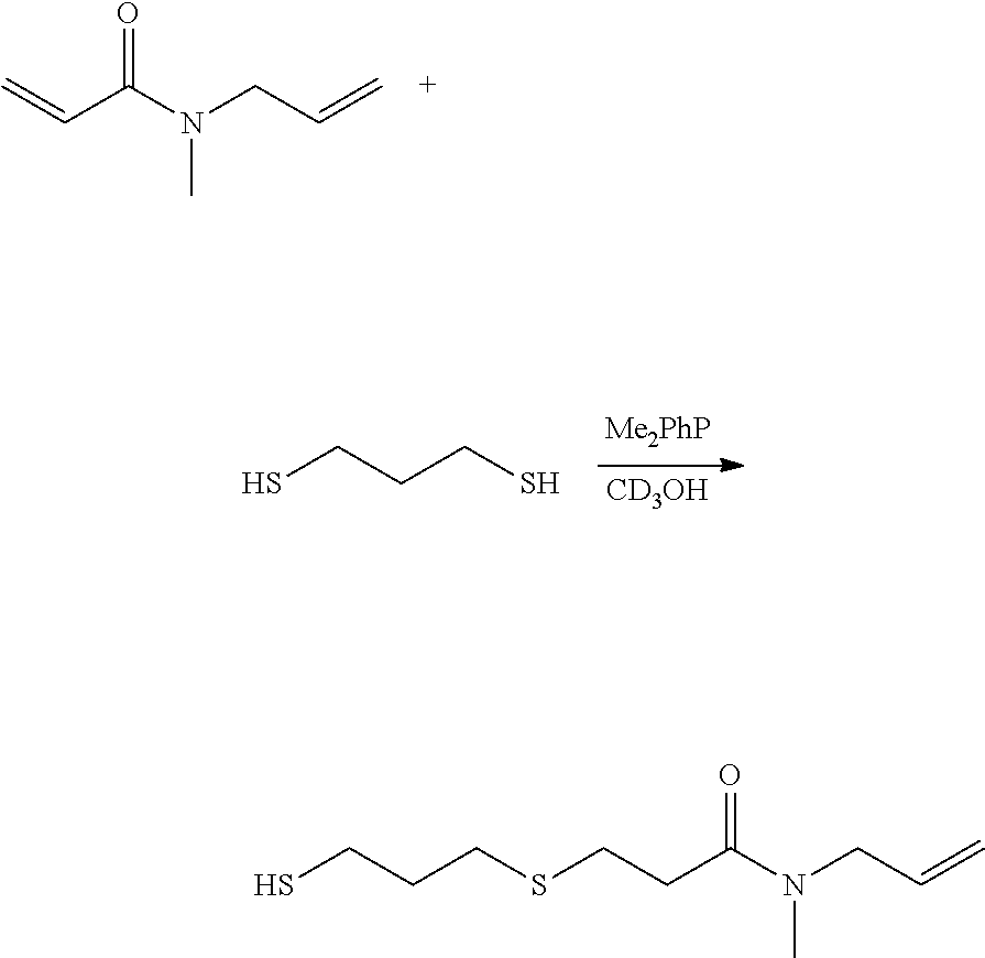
C=CC(N(CC=C)C)=O.[CD3OH].SCCCS.SCCCSCCC(N(CC=C)C)=O
